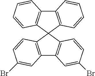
C12=C(C3(C4=C1C=C(Br)C=C4)C1=C(C4=C3C=CC=C4)C=CC=C1)C=CC(Br)=C2
